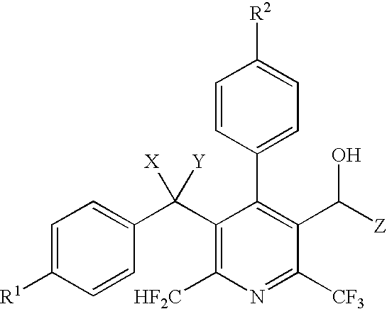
C1=C([R1])C=CC(C(C2=C([HF2C])N=C([CF3])C(C([Z])O)=C2C2=CC=C([R2])C=C2)([X])[Y])=C1
